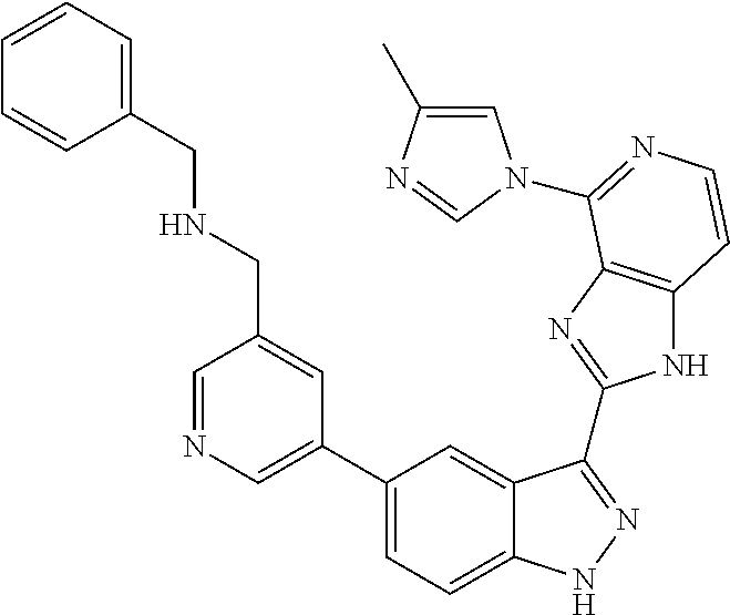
C1(C2=CN=CC(CNCC3=CC=CC=C3)=C2)=CC=C2C(=C1)C(C1=NC3=C(N1)C=CN=C3N1C=C(C)N=C1)=NN2
